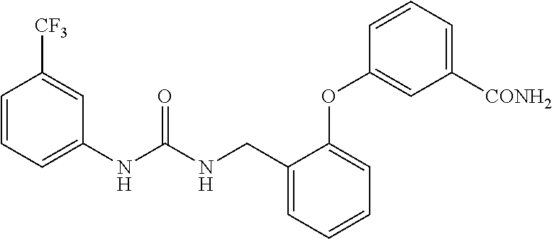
C1=CC=C(NC(NCC2=CC=CC=C2OC2=CC([CONH2])=CC=C2)=O)C=C1[CF3]
